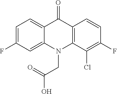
C12=CC=C(F)C=C1N(CC(O)=O)C1=C(C2=O)C=CC(F)=C1Cl
